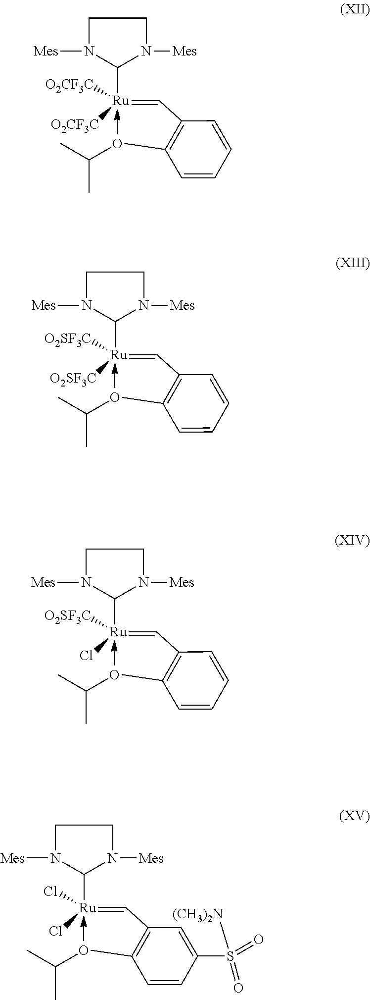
C1(C=[Ru](C2N([Mes])CCN2[Mes])([O2CF3C])[O2CF3C])=C(OC(C)C)C=CC=C1.C1(C=[Ru](C2N([Mes])CCN2[Mes])([O2SF3C])[O2SF3C])=C(OC(C)C)C=CC=C1.C1(C=[Ru](C2N([Mes])CCN2[Mes])(Cl)[O2SF3C])=C(OC(C)C)C=CC=C1.C1(C=[Ru](C2N([Mes])CCN2[Mes])(Cl)Cl)=C(OC(C)C)C=CC(S(=O)(=O)[(CH3)2N])=C1
